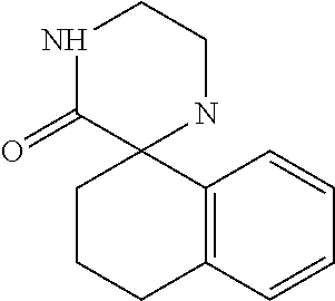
C12=C(C=CC=C1)CCCC21NCCNC1=O
